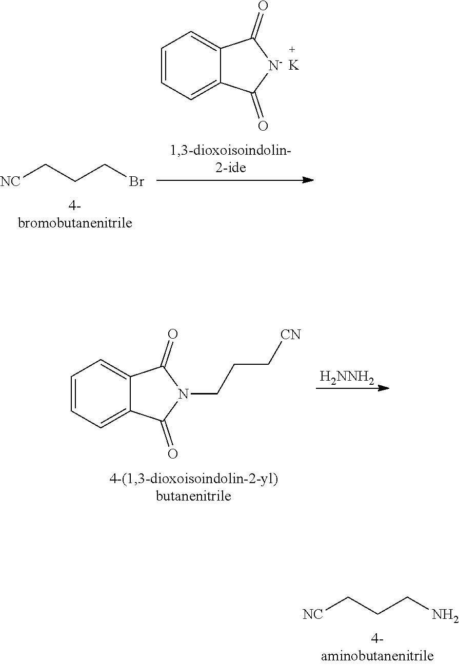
[NC]CCCN.[NC]CCCBr.C1=CC=C2C(=C1)C(=O)[N-]C2=O.[K].C1=CC=C2C(=C1)C(=O)N(CCC[CN])C2=O.[H2NNH2]
